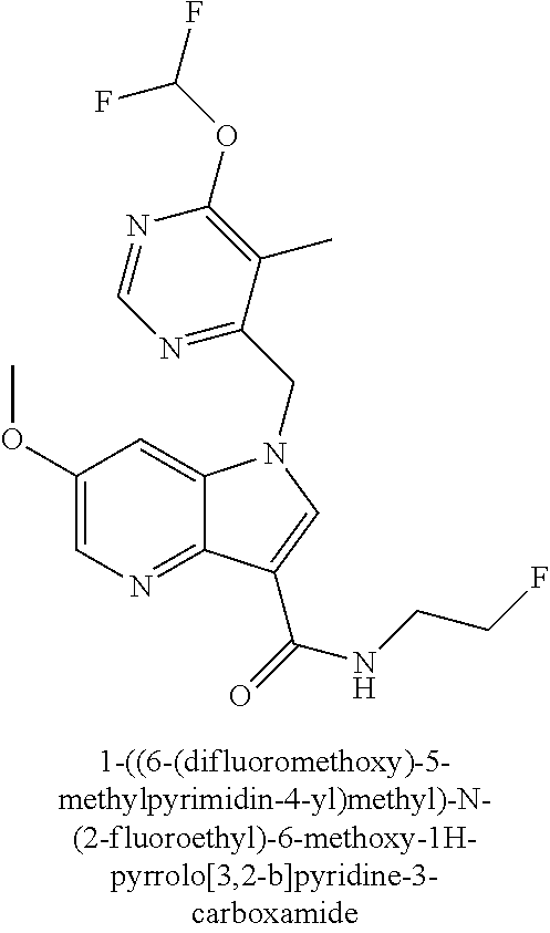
C1(OC)=CN=C2C(=C1)N(CC1=NC=NC(OC(F)F)=C1C)C=C2C(NCCF)=O
